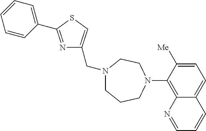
C1=C([Me])C(N2CCN(CC3=CSC(C4=CC=CC=C4)=N3)CCC2)=C2C(=C1)C=CC=N2
